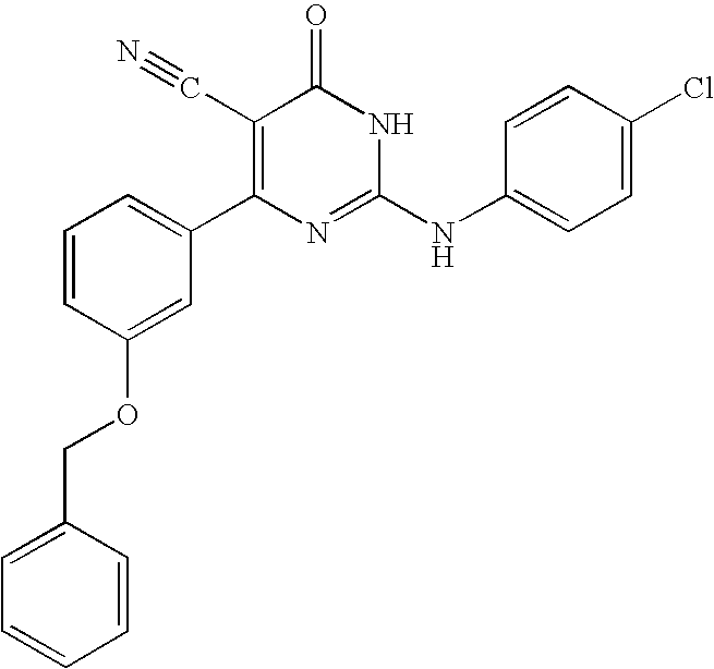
C1(OCC2=CC=CC=C2)=CC(C2=C(C#N)C(=O)NC(NC3=CC=C(Cl)C=C3)=N2)=CC=C1
